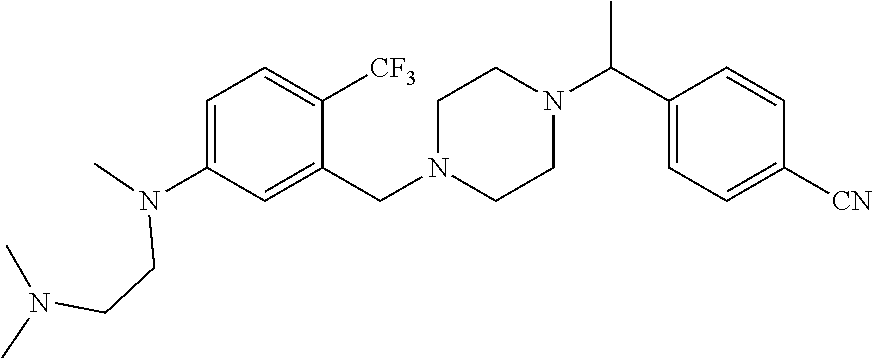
C1=C(N(C)CCN(C)C)C=C(CN2CCN(C(C)C3=CC=C([CN])C=C3)CC2)C([CF3])=C1
